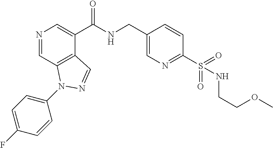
N1=CC2=C(C(C(NCC3=CN=C(S(=O)(=O)NCCOC)C=C3)=O)=C1)C=NN2C1=CC=C(F)C=C1
